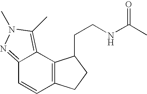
C1=CC2=C(C3=C(C)N(C)N=C13)C(CCNC(C)=O)CC2
